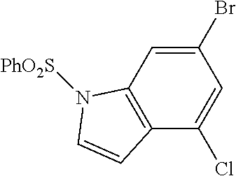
C12=C(C=C(Br)C=C1Cl)N([PhO2S])C=C2
